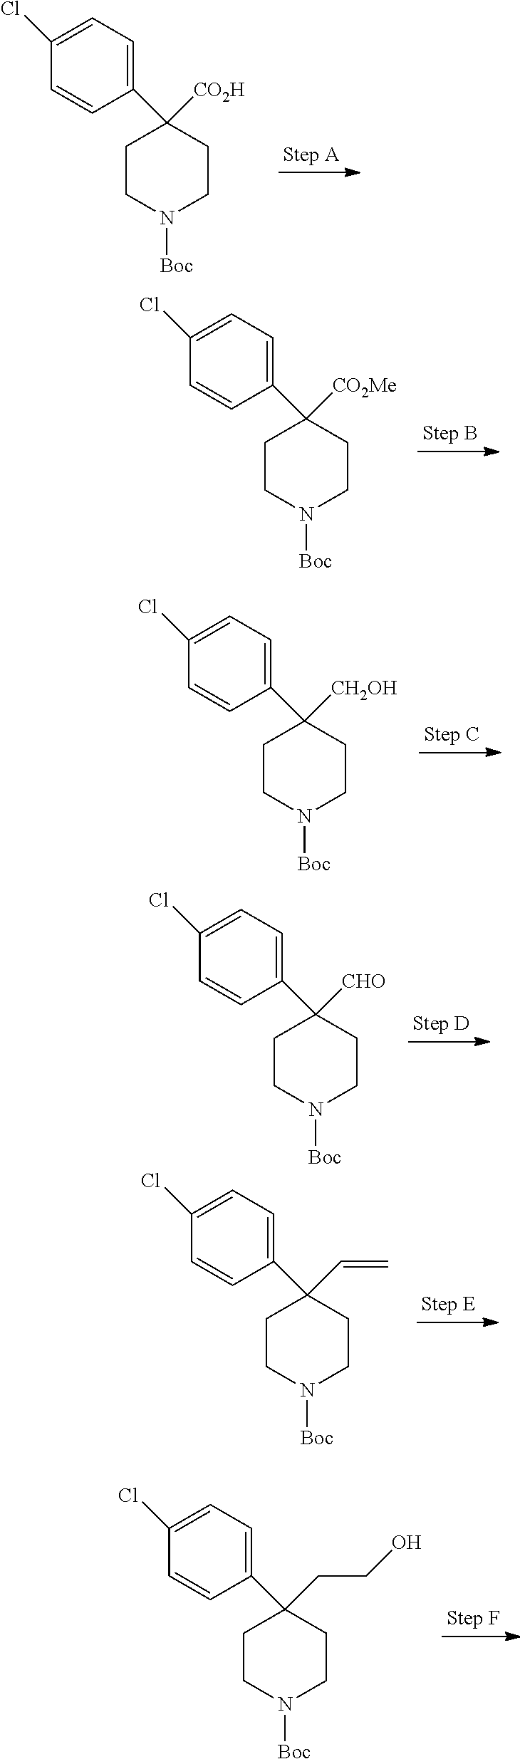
C1CN([Boc])CCC1([CO2Me])C1=CC=C(Cl)C=C1.C1CN([Boc])CCC1([CO2H])C1=CC=C(Cl)C=C1.C1CN([Boc])CCC1([CH2OH])C1=CC=C(Cl)C=C1.C1CN([Boc])CCC1([CHO])C1=CC=C(Cl)C=C1.C1CN([Boc])CCC1(C=C)C1=CC=C(Cl)C=C1.C1CN([Boc])CCC1(CCO)C1=CC=C(Cl)C=C1
